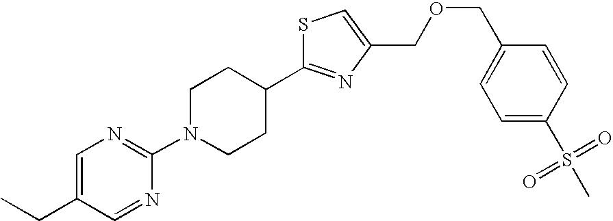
C1=C(CC)C=NC(N2CCC(C3=NC(COCC4=CC=C(S(=O)(=O)C)C=C4)=CS3)CC2)=N1
